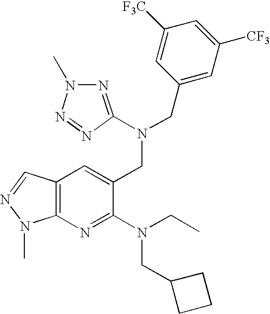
N1=C(N(CC2=CC3=C(N=C2N(CC)CC2CCC2)N(C)N=C3)CC2=CC([CF3])=CC([F3C])=C2)N=NN1C
